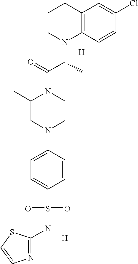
C1CN(C(C)C(=O)N2C(C)CN(C3=CC=C(S(NC4=NC=CS4)(=O)=O)C=C3)CC2)C2=C(C1)C=C(Cl)C=C2.[H].[H]
